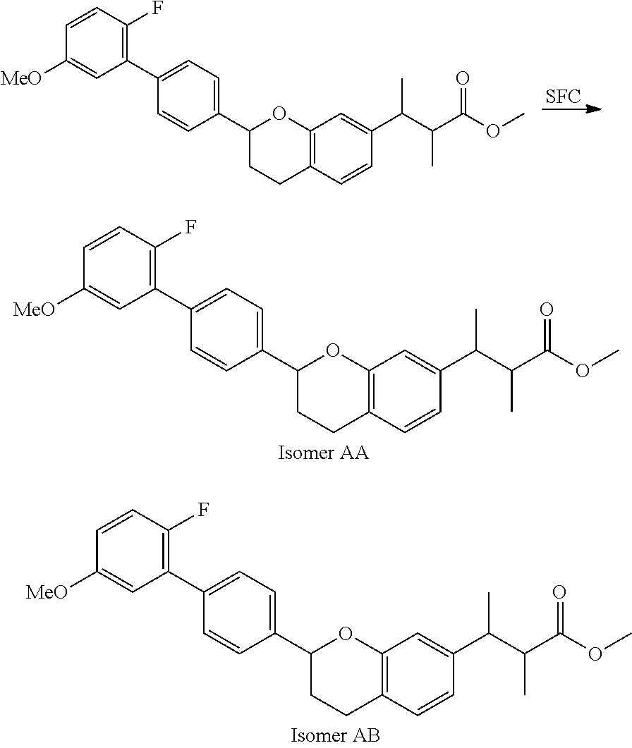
C1(C2=C(F)C=CC([MeO])=C2)=CC=C(C2CCC3=C(O2)C=C(C(C(C(OC)=O)C)C)C=C3)C=C1.[SFC].C1(C2=C(F)C=CC([MeO])=C2)=CC=C(C2CCC3=C(O2)C=C(C(C(C(OC)=O)C)C)C=C3)C=C1.C1(C2=C(F)C=CC([MeO])=C2)=CC=C(C2CCC3=C(O2)C=C(C(C(C(OC)=O)C)C)C=C3)C=C1
